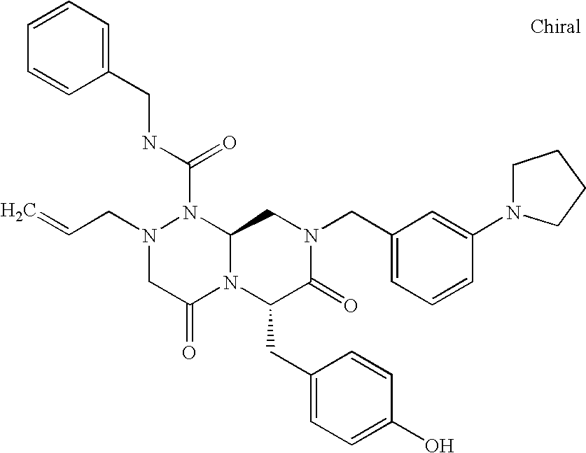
N(C(N1N(CC=C)CC(=O)N2C1CN(CC1=CC=CC(N3CCCC3)=C1)C(=O)C2CC1=CC=C(O)C=C1)=O)CC1=CC=CC=C1
